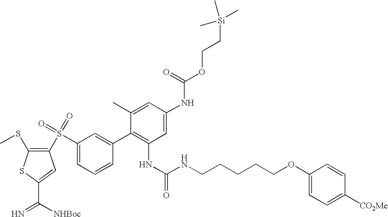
C1(C)=CC(NC(OCC[Si](C)(C)C)=O)=CC(NC(NCCCCCOC2=CC=C([CO2Me])C=C2)=O)=C1C1=CC(S(C2=C(SC)SC(C([NHBoc])=N)=C2)(=O)=O)=CC=C1
